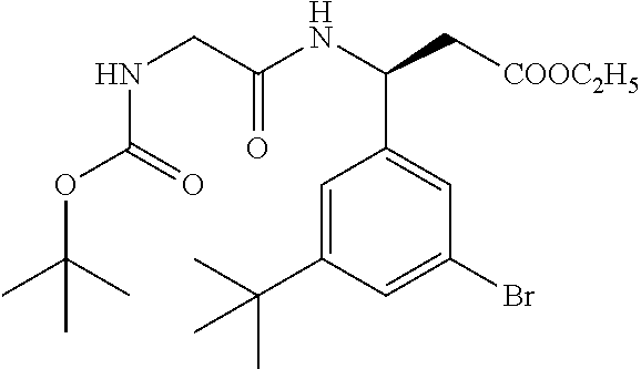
N(CC(=O)NC(C1=CC(Br)=CC(C(C)(C)C)=C1)C[COOC2H5])C(=O)OC(C)(C)C
